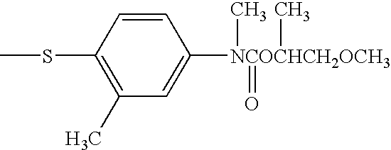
C1=CC(SC)=C(C)C=C1[NCOCHCH2OCH3](C)(C)=O
